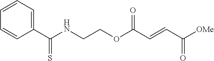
C(NCCOC(C=CC([OMe])=O)=O)(C1=CC=CC=C1)=S
